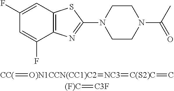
C1(F)=CC2=C(C(F)=C1)N=C(N1CCN(C(=O)C)CC1)S2.[CC(]=[O)N1CCN(CC1)C2]=[NC3]=[C(S2)C]=C.[(F)C]=[C3F]
